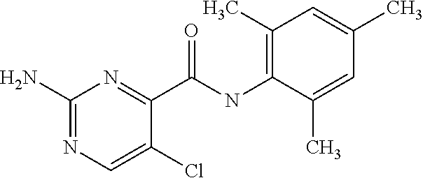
C1(N)=NC=C(Cl)C(C(NC2=C(C)C=C(C)C=C2C)=O)=N1
